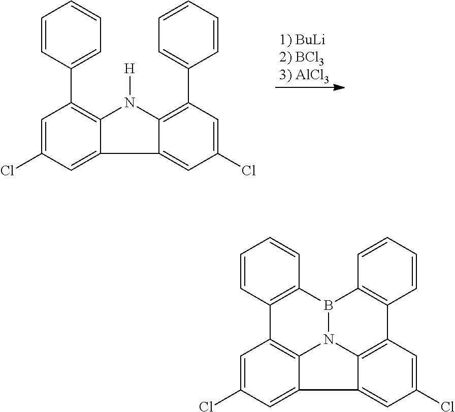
C1=CC(C2=C3C(=CC(Cl)=C2)C2=CC(Cl)=CC(C4=CC=CC=C4)=C2N3[H])=CC=C1.C1=CC2=C(C=C1)B1N3C4=C2C=C(Cl)C=C4C2=CC(Cl)=CC(=C32)C2=C1C=CC=C2
